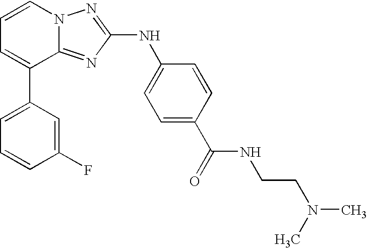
C1=C(C2=CC=CN3C2=NC(NC2=CC=C(C(=O)NCCN(C)C)C=C2)=N3)C=C(F)C=C1
